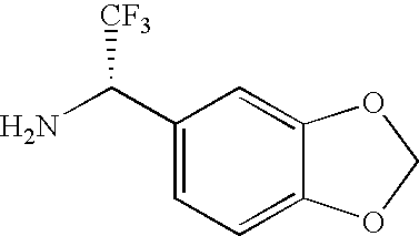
C1(C(N)[CF3])=CC=C2C(=C1)OCO2
